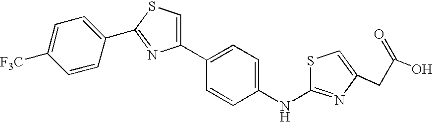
C1(C2=CSC(C3=CC=C([F3C])C=C3)=N2)=CC=C(NC2=NC(CC(=O)O)=CS2)C=C1
